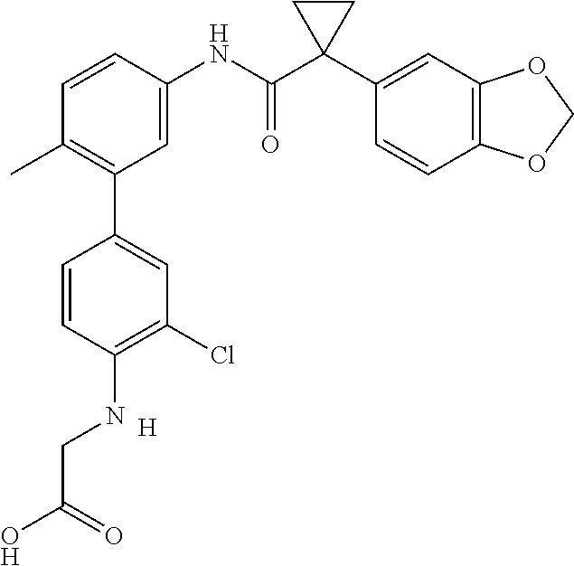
C1=C(NC(C2(C3=CC4=C(C=C3)OCO4)CC2)=O)C=CC(C)=C1C1=CC(Cl)=C(NCC(O)=O)C=C1.[H]
